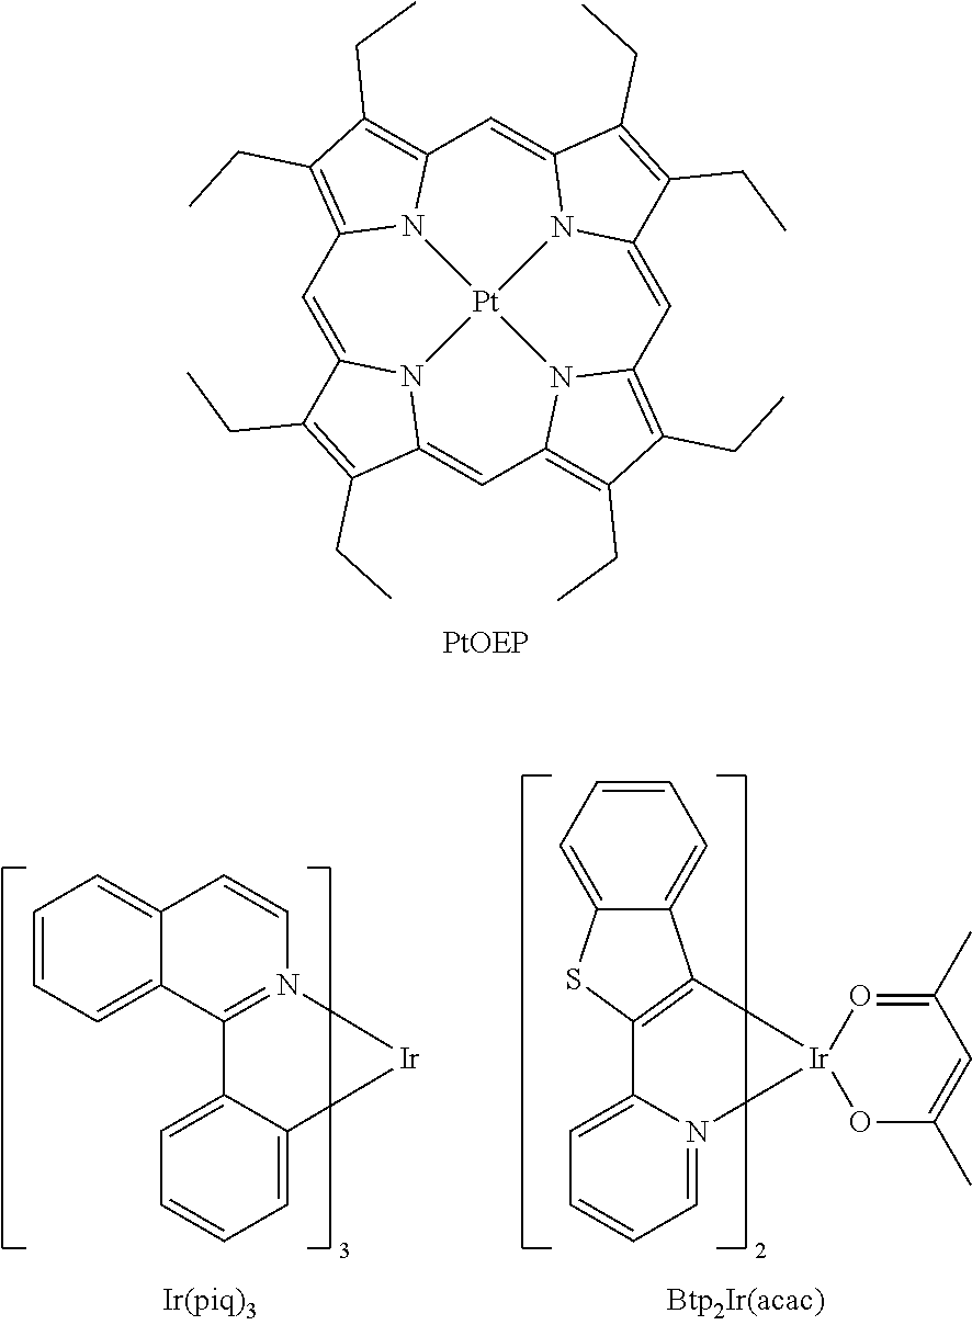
C1=C2N3C(=CC4=C(CC)C(CC)=C5C=C6N7C(=CC8=C(CC)C(CC)=C1N8[Pt]73N54)C(CC)=C6CC)C(CC)=C2CC.C12=C([Ir]3(N4=CC=CC=C14)OC(C)=CC(C)=O3)C1=CC=CC=C1S2.C12=CC=CC=C1C1=N(C=C2)[Ir]C2=CC=CC=C12
